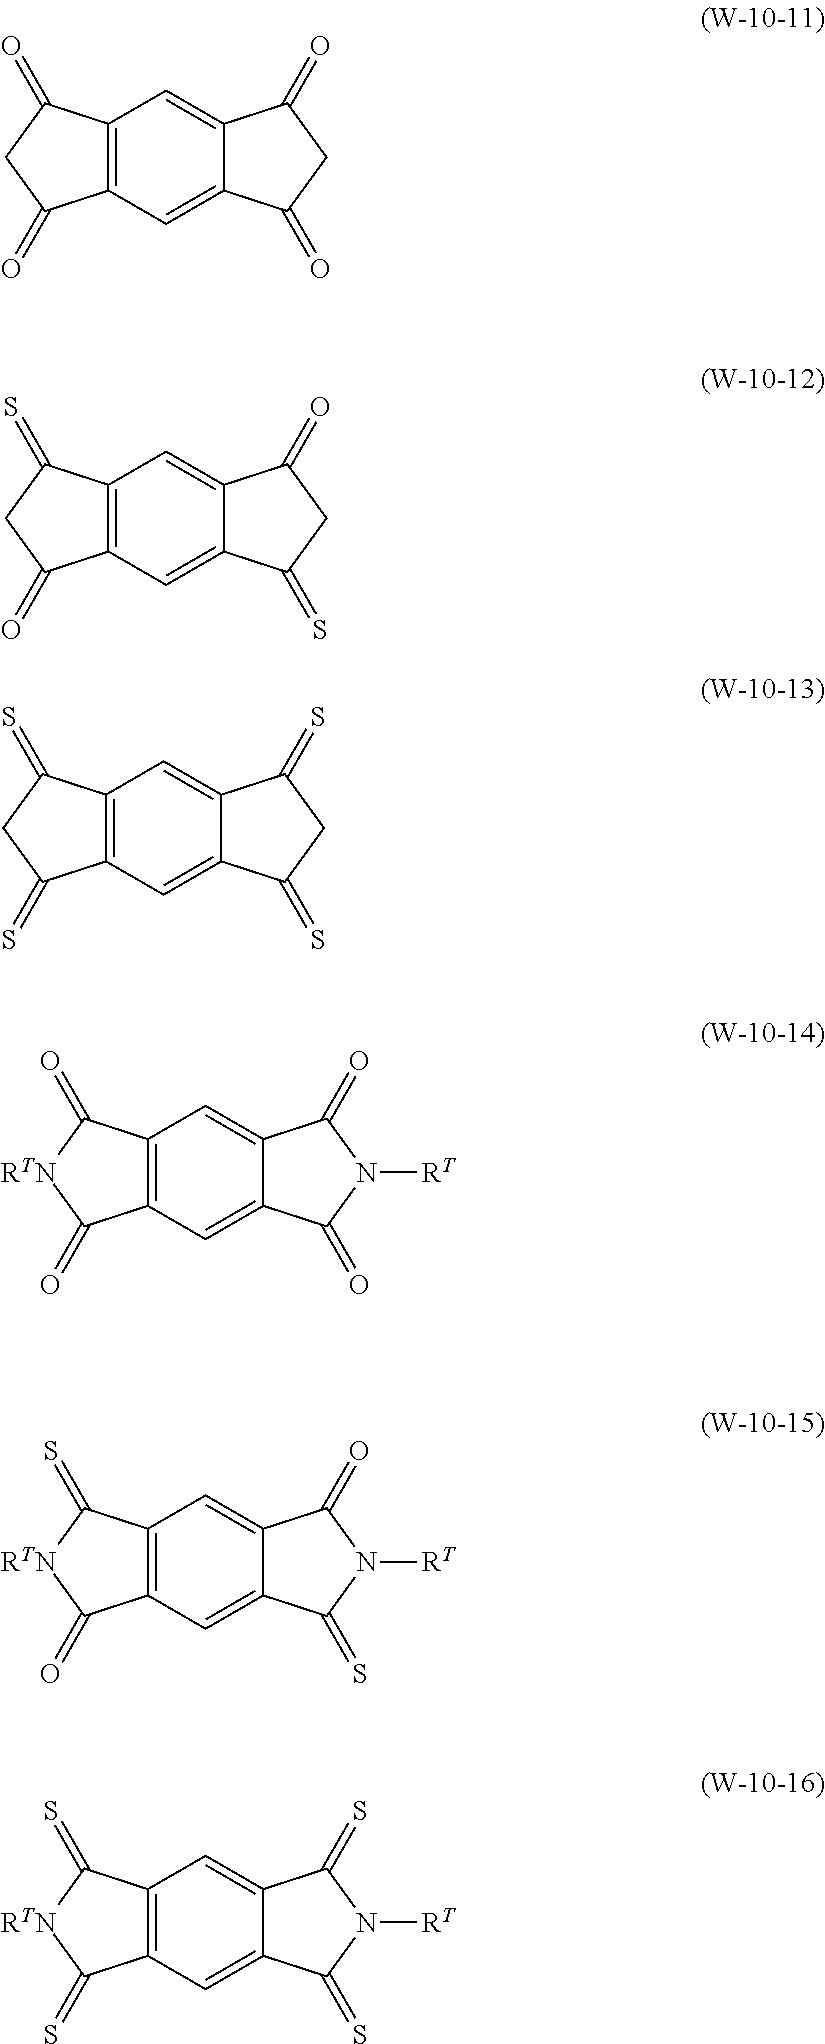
C12=C(C=C3C(=C1)C(=O)CC3=O)C(=O)CC2=O.C12=C(C=C3C(=C1)C(=O)CC3=S)C(=O)CC2=S.C12=C(C=C3C(=C1)C(=S)CC3=S)C(=S)CC2=S.C12=C(C=C3C(=C1)C(=O)N([RT])C3=O)C(=O)[RTN]C2=O.C12=C(C=C3C(=C1)C(=O)N([RT])C3=S)C(=O)[RTN]C2=S.C12=C(C=C3C(=C1)C(=S)N([RT])C3=S)C(=S)[RTN]C2=S
